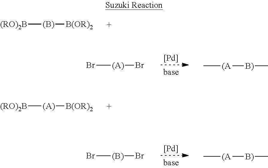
[(RO)2B][(B)][B(OR)2].Br[(A)]Br.C[(A][B)]C.[Pd].[(RO)2B][(A)][B(OR)2].[Pd].Br[(B)]Br.C[(A][B)]C
